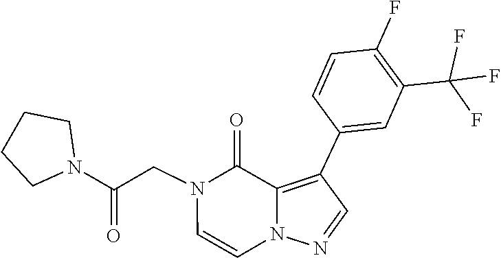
C1=CN2N=CC(C3=CC(C(F)(F)F)=C(F)C=C3)=C2C(=O)N1CC(N1CCCC1)=O
